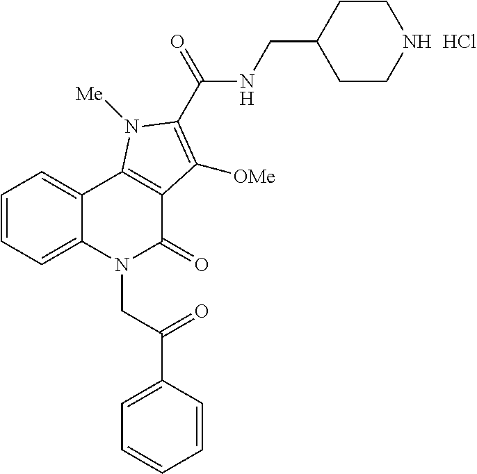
C1=CC(C(CN2C(=O)C3=C(C4=CC=CC=C24)N([Me])C(C(=O)NCC2CCNCC2)=C3[OMe])=O)=CC=C1.Cl
